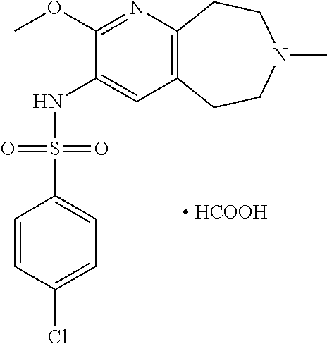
C12=C(CCN(C)CC1)C=C(NS(C1=CC=C(Cl)C=C1)(=O)=O)C(OC)=N2.[ HCOOH]
